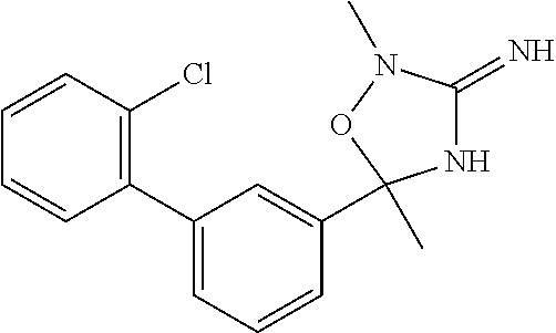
C1(C2=C(Cl)C=CC=C2)=CC=CC(C2(C)NC(=N)N(C)O2)=C1
